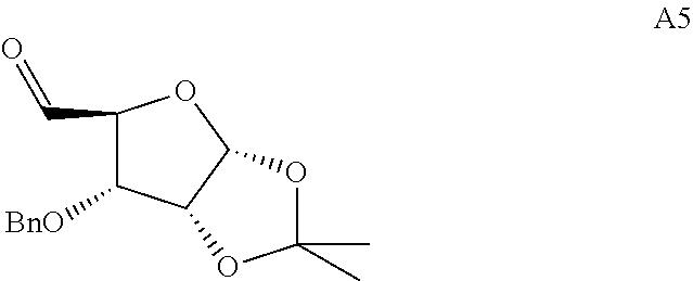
C1(C=O)C([BnO])C2C(O1)OC(C)(C)O2
